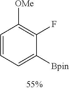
C1=CC=C([Bpin])C(F)=C1[OMe]
